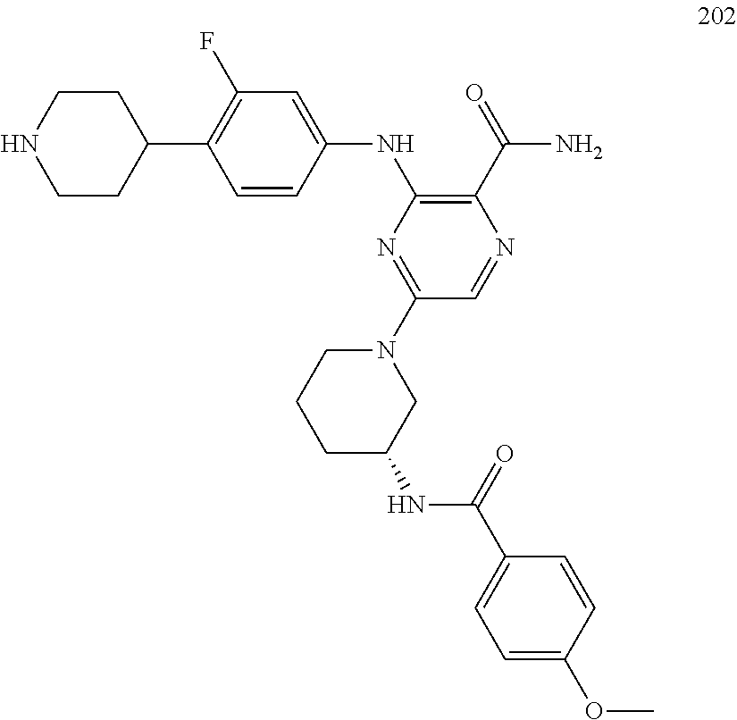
C1=CC(NC2=C(C(=O)N)N=CC(N3CCCC(NC(C4=CC=C(OC)C=C4)=O)C3)=N2)=CC(F)=C1C1CCNCC1
